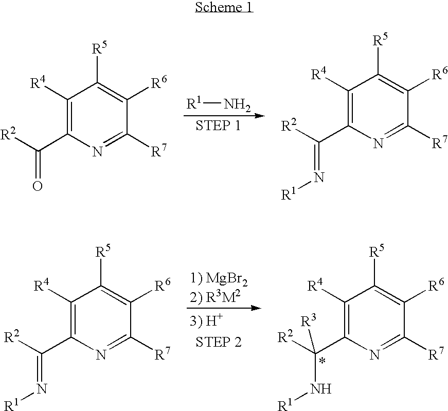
C1([R4])=C(C([R2])=O)N=C([R7])C([R6])=C1[R5].[R1]N.C1([R4])=C(C([R2])=N[R1])N=C([R7])C([R6])=C1[R5].C1([R4])=C(C([R2])=N[R1])N=C([R7])C([R6])=C1[R5].C1([R4])=C(C([R2])(N[R1])[R3])N=C([R7])C([R6])=C1[R5]
